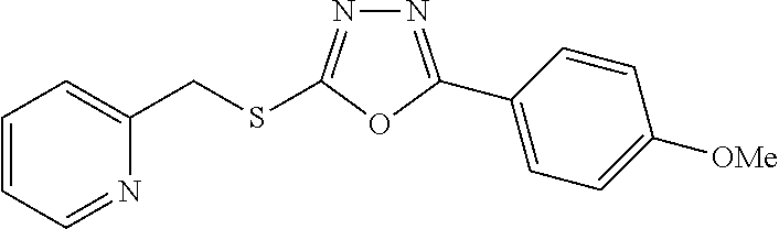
N1=C(C2=CC=C([OMe])C=C2)OC(SCC2=CC=CC=N2)=N1
